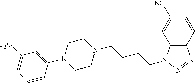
N1(C2=CC([F3C])=CC=C2)CCN(CCCCN2C3=C(N=N2)C=CC([NC])=C3)CC1
